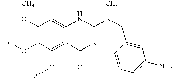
C1(OC)=C(OC)C(OC)=C2C(=C1)NC(N(CC1=CC(N)=CC=C1)C)=NC2=O
